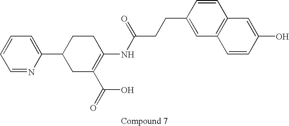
C1=NC(C2CC(C(=O)O)=C(NC(CCC3=CC4=C(C=C3)C=C(O)C=C4)=O)CC2)=CC=C1
